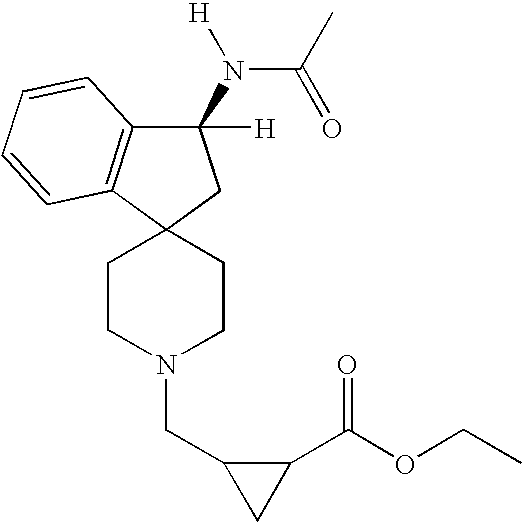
C12(CC(N(C(C)=O)[H])([H])C3=C1C=CC=C3)CCN(CC1C(C(OCC)=O)C1)CC2
